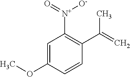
[N+](C1=C(C(=C)C)C=CC(OC)=C1)(=O)[O-]
